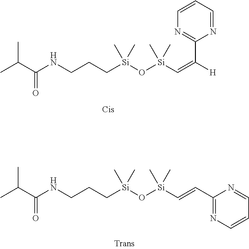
[Si](C)(CCCNC(=O)C(C)C)(C)O[Si](C)(C=C([H])C1=NC=CC=N1)C.C1=CC=NC(C=C[Si](O[Si](C)(CCCNC(=O)C(C)C)C)(C)C)=N1
